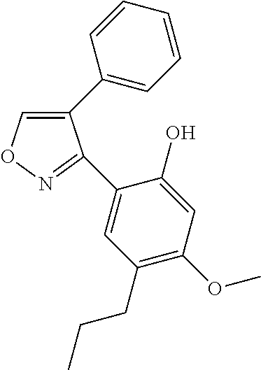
C1(C2=CC=CC=C2)=CON=C1C1=CC(CCC)=C(OC)C=C1O
